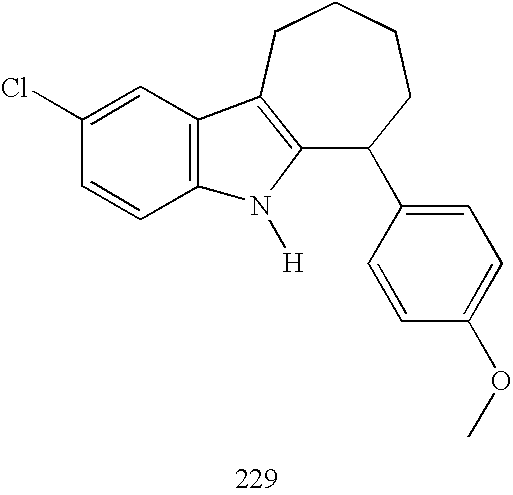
C12=C(CCCCC1C1=CC=C(OC)C=C1)C1=C(N2[H])C=CC(Cl)=C1
